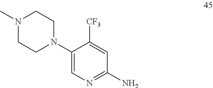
C1(N2CCN(C)CC2)=CN=C(N)C=C1[CF3]
